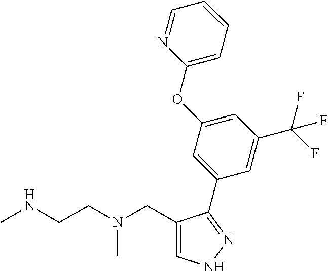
C1(CN(CCNC)C)=CNN=C1C1=CC(OC2=CC=CC=N2)=CC(C(F)(F)F)=C1
